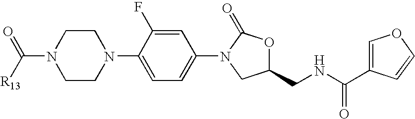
C1CN(C([R13])=O)CCN1C1=CC=C(N2CC(CNC(=O)C3=COC=C3)OC2=O)C=C1F
